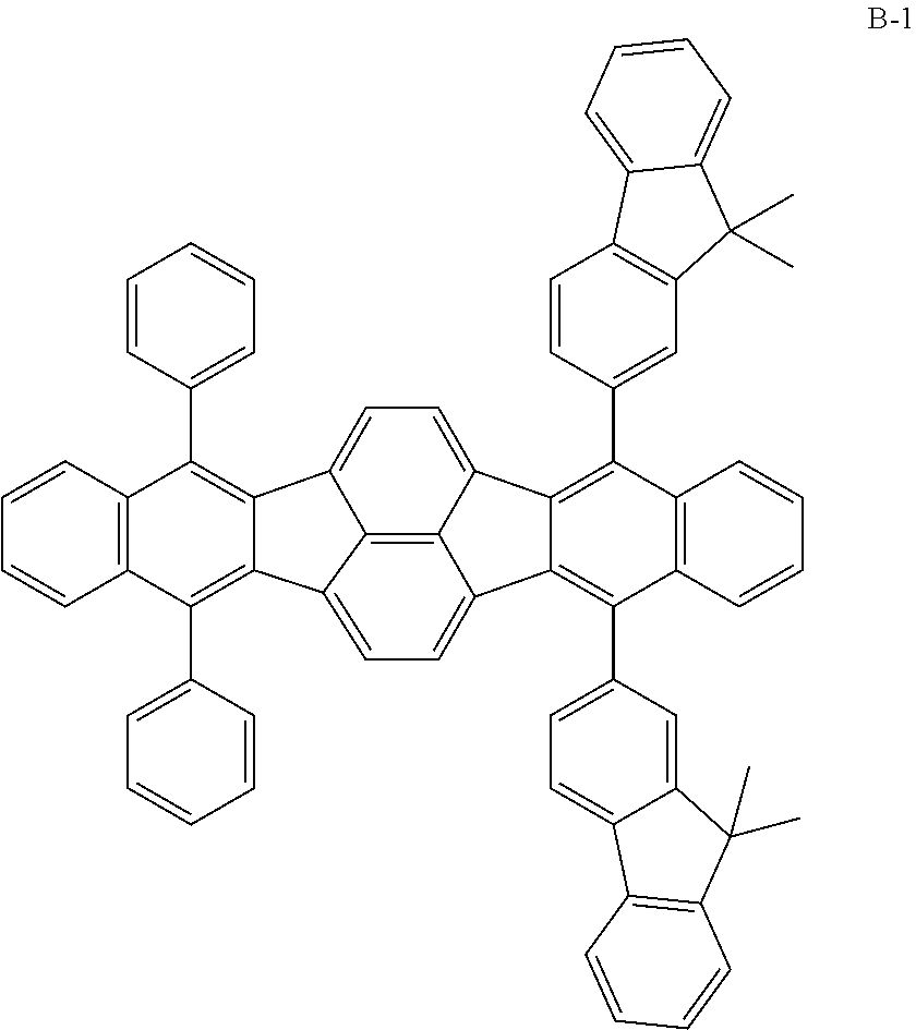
C12=C(C3=CC=CC=C3)C3=C(C(C4=CC=CC=C4)=C1C1=CC=C4C5=C(C6=CC=C7C(=C6)C(C)(C)C6=C7C=CC=C6)C6=C(C(C7=CC8=C(C=C7)C7=CC=CC=C7C8(C)C)=C5C5=CC=C2C1=C54)C=CC=C6)C=CC=C3
